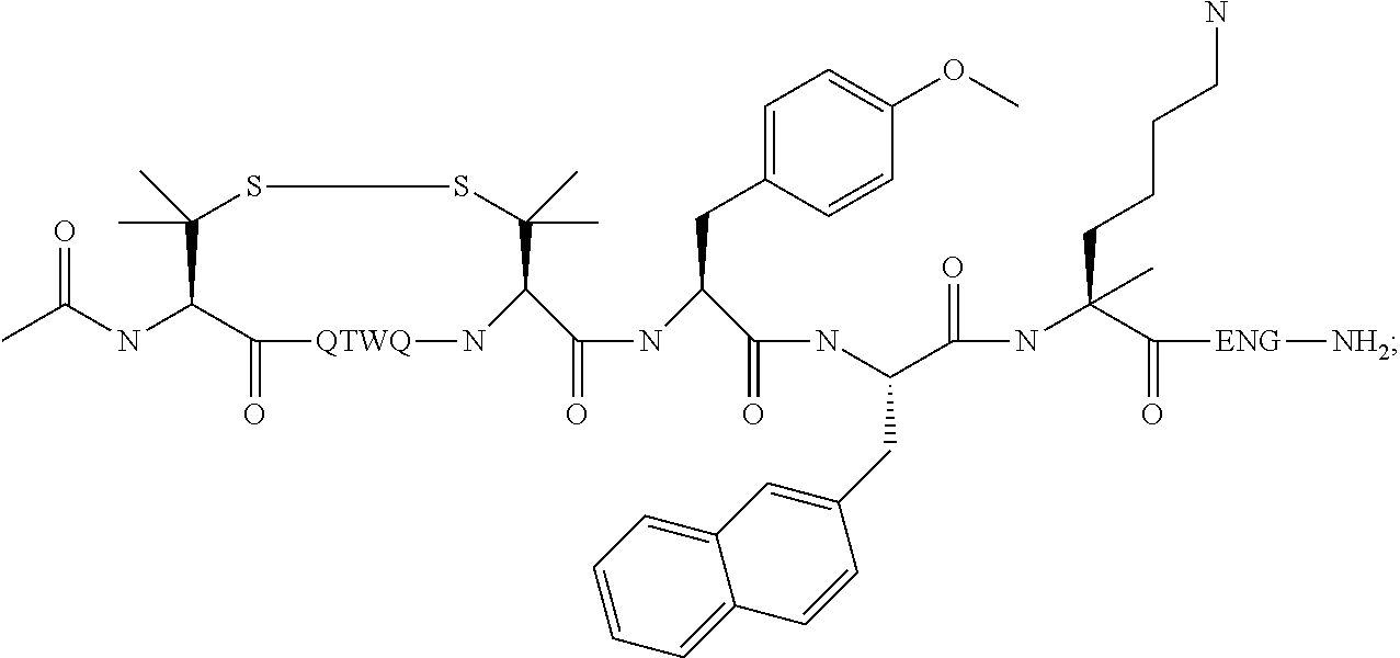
CC(NC1C(=O)[QTWQ]NC(C(NC(C(NC(C(NC(CCCCN)(C)C([ENG][NH2])=O)=O)CC2=CC3=CC=CC=C3C=C2)=O)CC2=CC=C(OC)C=C2)=O)C(C)(C)SSC1(C)C)=O
